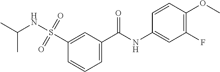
C1=C(C(NC2=CC(F)=C(OC)C=C2)=O)C=C(S(=O)(=O)NC(C)C)C=C1
